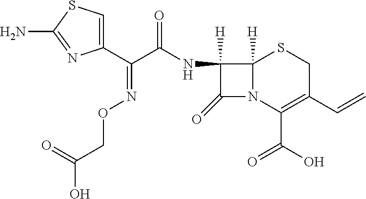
C1(C(C(NC2([H])C(=O)N3C2([H])SCC(C=C)=C3C(O)=O)=O)=NOCC(O)=O)=CSC(N)=N1
